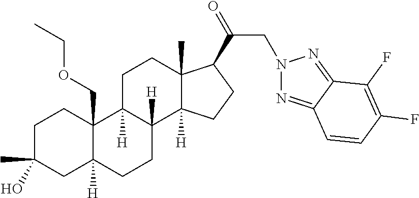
C1C(C)(O)CC2([H])C(COCC)(C1)C1([H])C([H])(CC2)C2([H])C(C)(CC1)C(C(=O)CN1N=C3C(=N1)C(F)=C(F)C=C3)CC2
